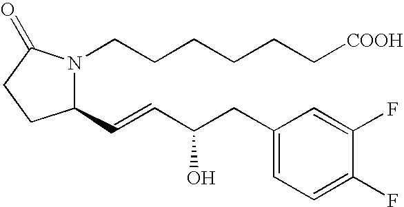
C1(C=CC(O)CC2=CC=C(F)C(F)=C2)N(CCCCCC[COOH])C(=O)CC1
